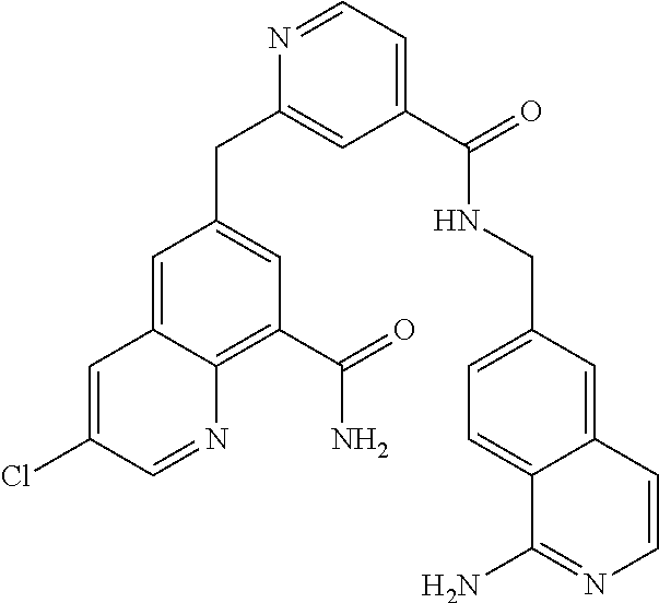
N1=CC=C(C(NCC2=CC=C3C(=C2)C=CN=C3N)=O)C=C1CC1=CC(C(N)=O)=C2C(=C1)C=C(Cl)C=N2
